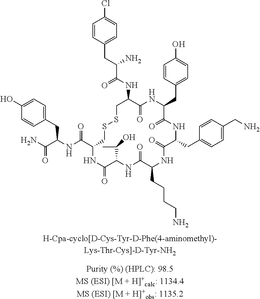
C1=CC(CC(C(NC2C(=O)NC(CC3=CC=C(O)C=C3)C(=O)NC(CC3=CC=C(CN)C=C3)C(=O)NC(CCCCN)C(=O)NC(C(C)O)C(=O)NC(C(NC(C(N)=O)CC3=CC=C(O)C=C3)=O)CSSC2)=O)N)=CC=C1Cl
